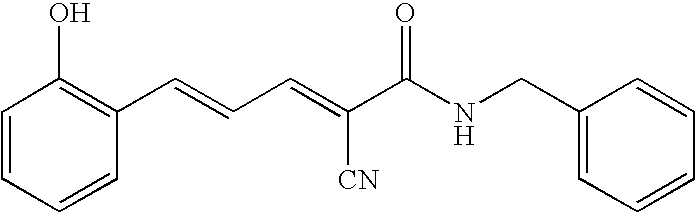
C1=CC=CC(C=CC=C(C(NCC2=CC=CC=C2)=O)[CN])=C1O
